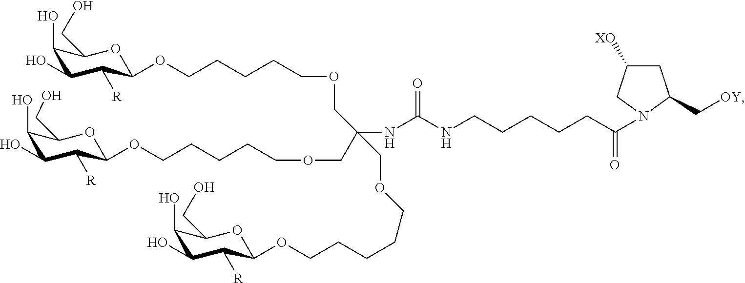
C1(O)C(O)C([R])C(OCCCCCOCC(NC(NCCCCCC(=O)N2C(C[OY])CC([XO])C2)=O)(COCCCCCOC2C([R])C(O)C(O)C(CO)O2)COCCCCCOC2C([R])C(O)C(O)C(CO)O2)OC1CO
